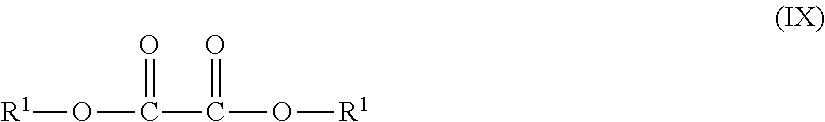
[R1]OC(=O)C(=O)O[R1]
